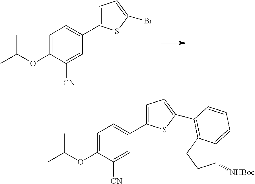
C1=C(C2=CC=C(OC(C)C)C([CN])=C2)SC(Br)=C1.C1=C(C2=CC=C(OC(C)C)C([CN])=C2)SC(C2=C3C(=CC=C2)C([NHBoc])CC3)=C1
